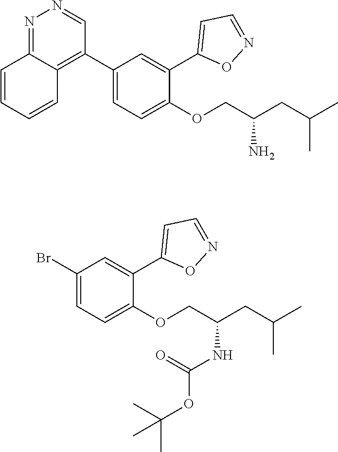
N1=C2C(=C(C3=CC=C(OCC(CC(C)C)N)C(C4=CC=NO4)=C3)C=N1)C=CC=C2.BrC1=CC=C(OCC(CC(C)C)NC(OC(C)(C)C)=O)C(C2=CC=NO2)=C1
